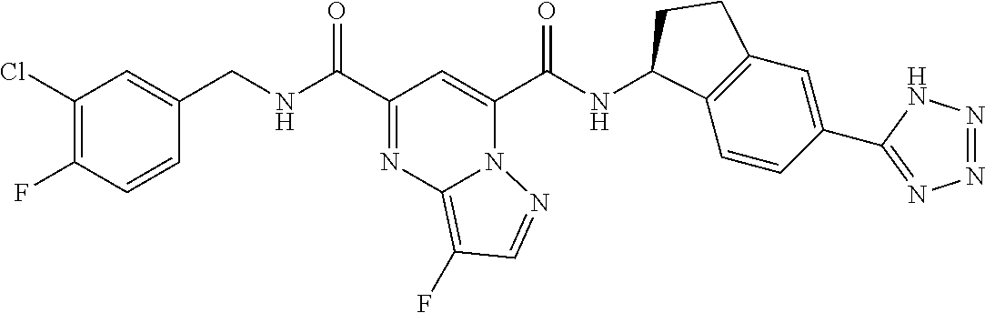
C1(Cl)=C(F)C=CC(CNC(C2=NC3=C(F)C=NN3C(C(NC3C4=C(C=C(C5=NN=NN5)C=C4)CC3)=O)=C2)=O)=C1
